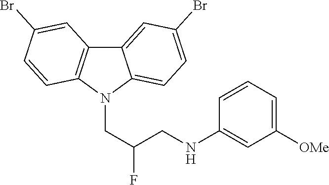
C12=CC(Br)=CC=C1N(CC(CNC1=CC([OMe])=CC=C1)F)C1=C2C=C(Br)C=C1
